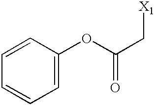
C1=CC=C(OC(C[X1])=O)C=C1
